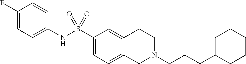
C1(F)=CC=C(NS(C2=CC=C3C(=C2)CCN(CCCC2CCCCC2)C3)(=O)=O)C=C1
